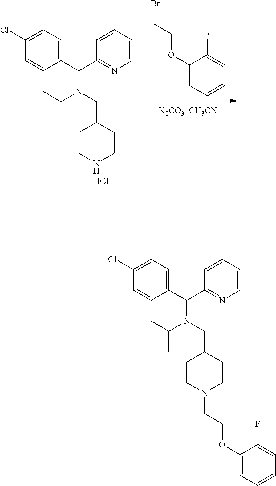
C1(OCCBr)=CC=CC=C1F.C1=CC(C(C2=NC=CC=C2)N(C(C)C)CC2CCNCC2)=CC=C1Cl.Cl.C1=CC(C(C2=NC=CC=C2)N(C(C)C)CC2CCN(CCOC3=CC=CC=C3F)CC2)=CC=C1Cl
